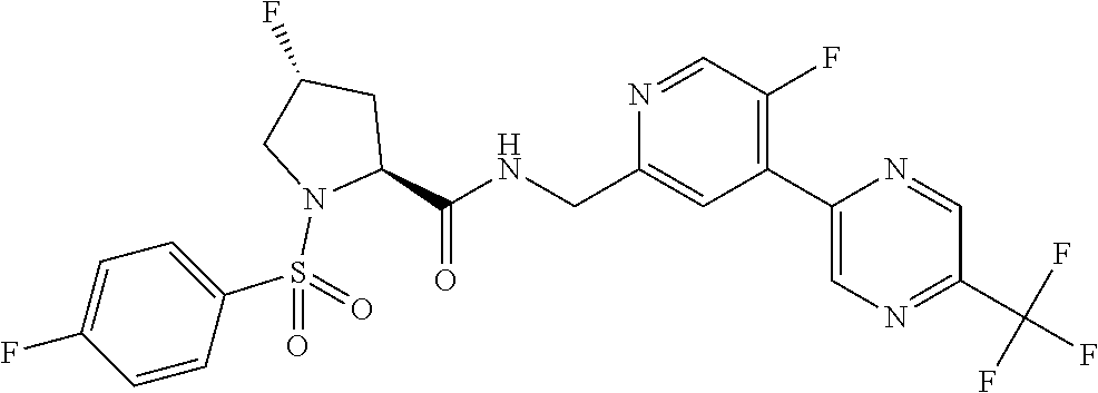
N1=CC(F)=C(C2=CN=C(C(F)(F)F)C=N2)C=C1CNC(C1N(S(C2=CC=C(F)C=C2)(=O)=O)CC(F)C1)=O
